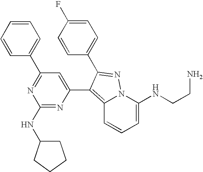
C12=C(C3=CC(C4=CC=CC=C4)=NC(NC4CCCC4)=N3)C(C3=CC=C(F)C=C3)=NN1C(NCCN)=CC=C2
